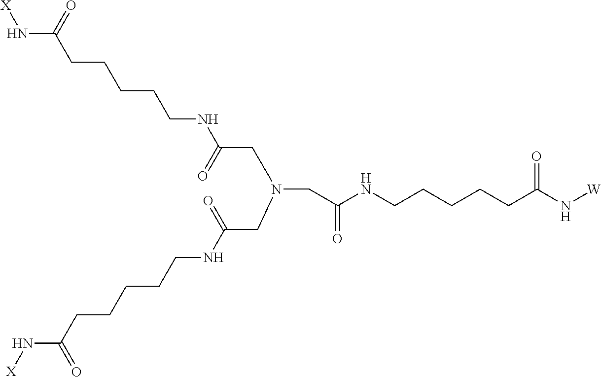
[X]NC(CCCCCNC(CN(CC(NCCCCCC(N[W])=O)=O)CC(=O)NCCCCCC(N[X])=O)=O)=O
